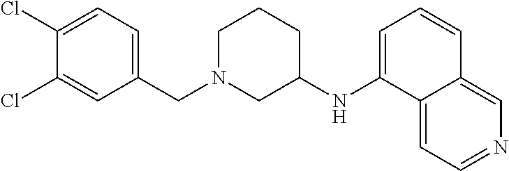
C1(Cl)=CC(CN2CCCC(NC3=CC=CC4=CN=CC=C34)C2)=CC=C1Cl
